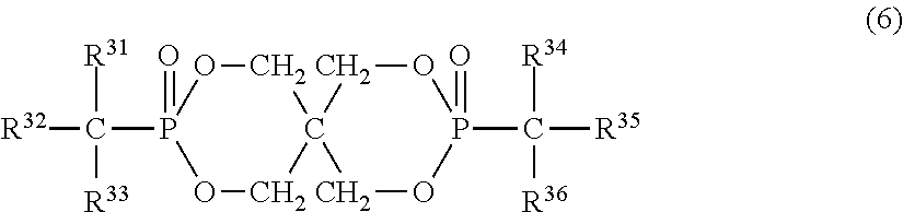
C1OP(C([R32])([R31])[R33])(=O)OCC12COP(C([R35])([R34])[R36])(=O)OC2
